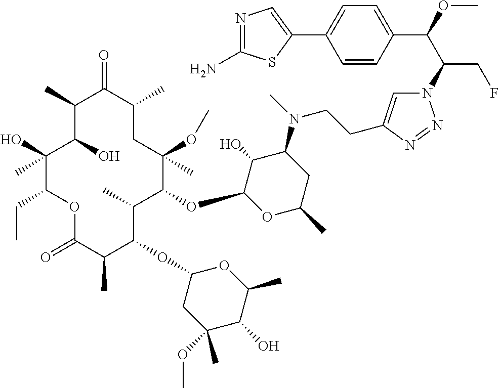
C1(O)(C)C(CC)OC(=O)C(C)C(OC2CC(OC)(C)C(O)C(C)O2)C(C)C(OC2OC(C)CC(N(C)CCC3=CN(C(C(OC)C4=CC=C(C5=CN=C(N)S5)C=C4)CF)N=N3)C2O)C(OC)(C)CC(C)C(=O)C(C)C1O
